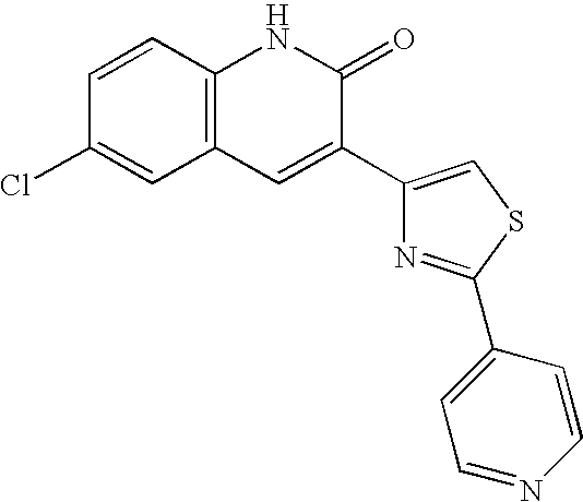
C12=C(C=CC(Cl)=C1)NC(=O)C(C1=CSC(C3=CC=NC=C3)=N1)=C2
